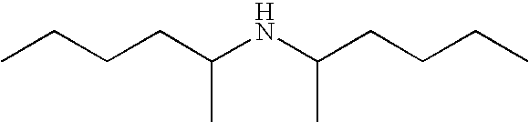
CCCCC(NC(CCCC)C)C
